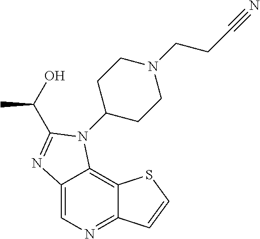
C12=CN=C3C(=C1N(C1CCN(CCC#N)CC1)C(C(O)C)=N2)SC=C3
